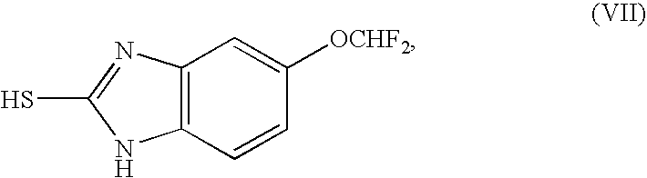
C12=C(N=C(S)N1)C=C([OCHF2])C=C2
